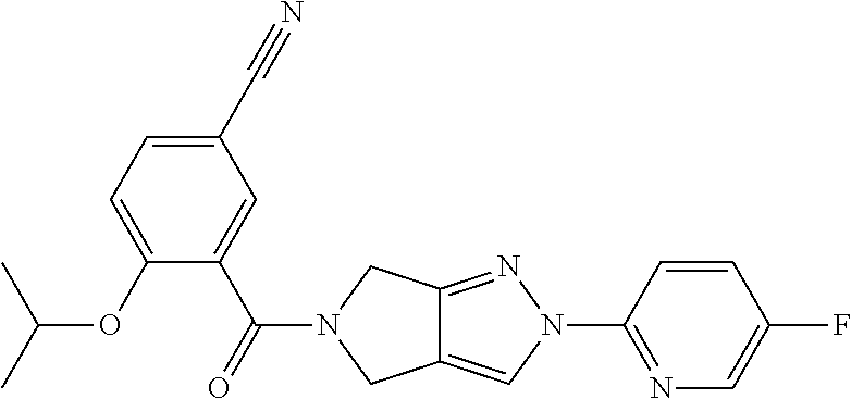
C1(C#N)=CC=C(OC(C)C)C(C(=O)N2CC3=CN(C4=NC=C(F)C=C4)N=C3C2)=C1
